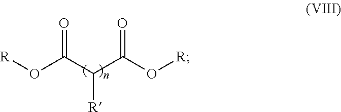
[R]OC(C([R])C(O[R])=O)=O
